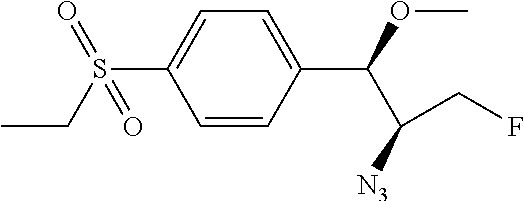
C1=CC(C(OC)C([N3])CF)=CC=C1S(CC)(=O)=O
